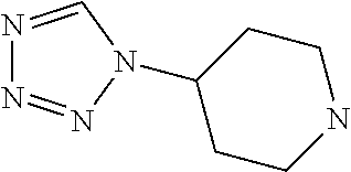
C1(N2N=NN=C2)CCNCC1
